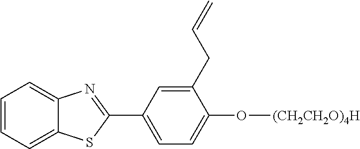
C1=CC=C2C(=C1)N=C(C1=CC=C(O[(CH2CH2O)4H])C(CC=C)=C1)S2
